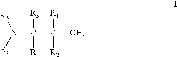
C(C([OH])([R1])[R2])(N([R5])[R6])([R3])[R4]
